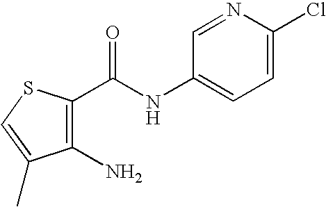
C1(N)=C(C(NC2=CC=C(Cl)N=C2)=O)SC=C1C
